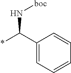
C1(C(*)N[boc])=CC=CC=C1
